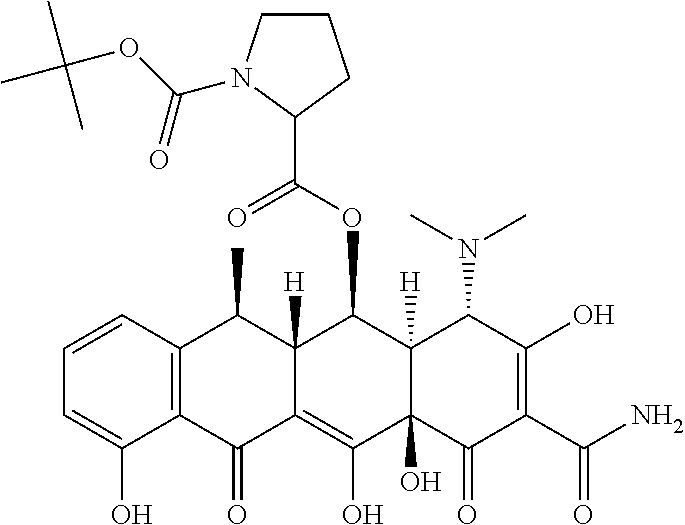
C1=CC2=C(C(O)=C1)C(=O)C1=C(O)C3(O)C([H])(C(OC(C4CCCN4C(OC(C)(C)C)=O)=O)C1([H])C2C)C(N(C)C)C(O)=C(C(N)=O)C3=O
